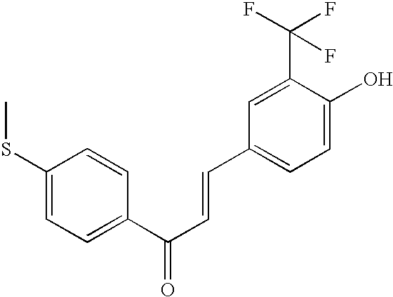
C1(SC)=CC=C(C(C=CC2=CC=C(O)C(C(F)(F)F)=C2)=O)C=C1
